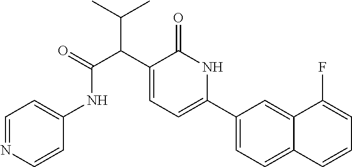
C1(C2=CC=C(C(C(C)C)C(NC3=CC=NC=C3)=O)C(=O)N2)=CC=C2C(=C1)C(F)=CC=C2
